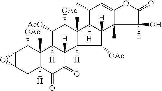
C12C(CC3([H])C(C)(C1[OAc])C1([H])C([H])(C(=O)C3=O)C3([H])C(C)(C([OAc])C1[AcO])C1([H])C([H])(C3[OAc])C3(C)C(=CC1C)OC(=O)C3(C)O)O2
